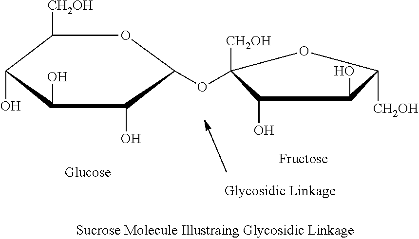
C1(O)C([CH2OH])(OC2C(O)C(O)C(O)C([CH2OH])O2)OC([CH2OH])C1O
